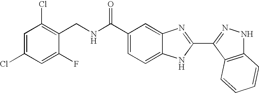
C1(C(NCC2=C(Cl)C=C(Cl)C=C2F)=O)=CC=C2C(=C1)N=C(C1=NNC3=C1C=CC=C3)N2
